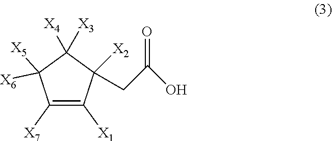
C1([X7])=C([X1])C([X2])(CC(=O)O)C([X3])([X4])C1([X5])[X6]
